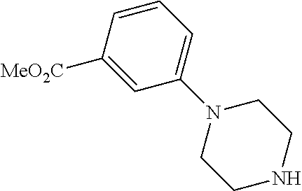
[MeO2C]C1=CC(N2CCNCC2)=CC=C1
